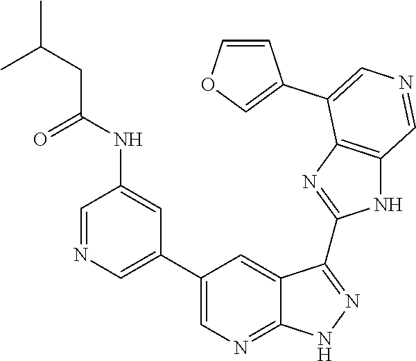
C1=NC=C(C2=CN=C3C(=C2)C(C2=NC4=C(N2)C=NC=C4C2=COC=C2)=NN3)C=C1NC(=O)CC(C)C
